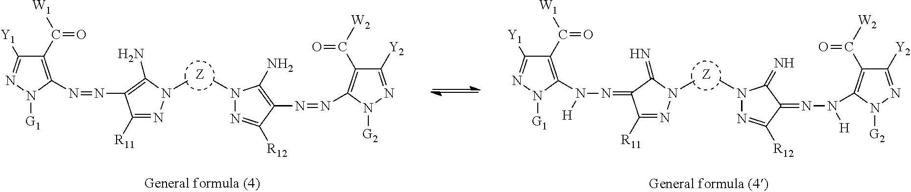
C1(C([W1])=O)=C(N([H])N=C2C([R11])=NN(C)C2=N)N([G1])N=C1[Y1].CN1N=C([R12])C(=NN(C2=C(C(=O)[W2])C([Y2])=NN2[G2])[H])C1=N.C1(C([W1])=O)=C(N=NC2=C(N)N(C)N=C2[R11])N([G1])N=C1[Y1].CN1N=C([R12])C(N=NC2=C(C(=O)[W2])C([Y2])=NN2[G2])=C1N
